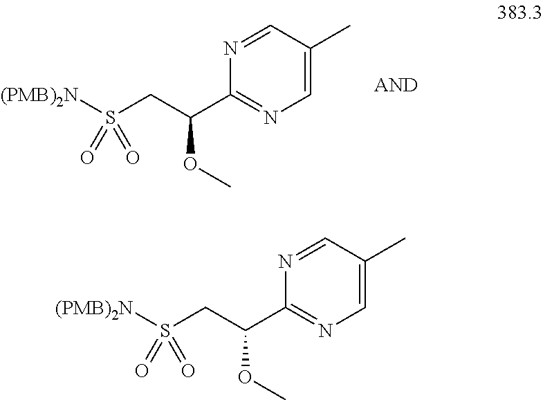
S(CC(C1=NC=C(C)C=N1)OC)([(PMB)2N])(=O)=O.S(CC(C1=NC=C(C)C=N1)OC)([(PMB)2N])(=O)=O
